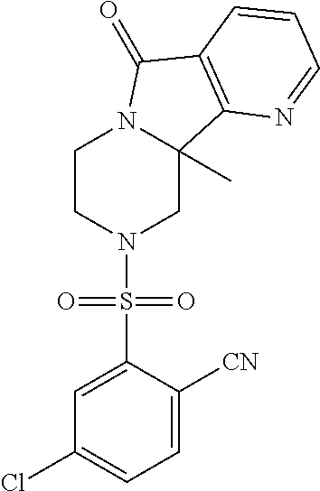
C1CN(S(C2=CC(Cl)=CC=C2[CN])(=O)=O)CC2(C)N1C(=O)C1=C2N=CC=C1
